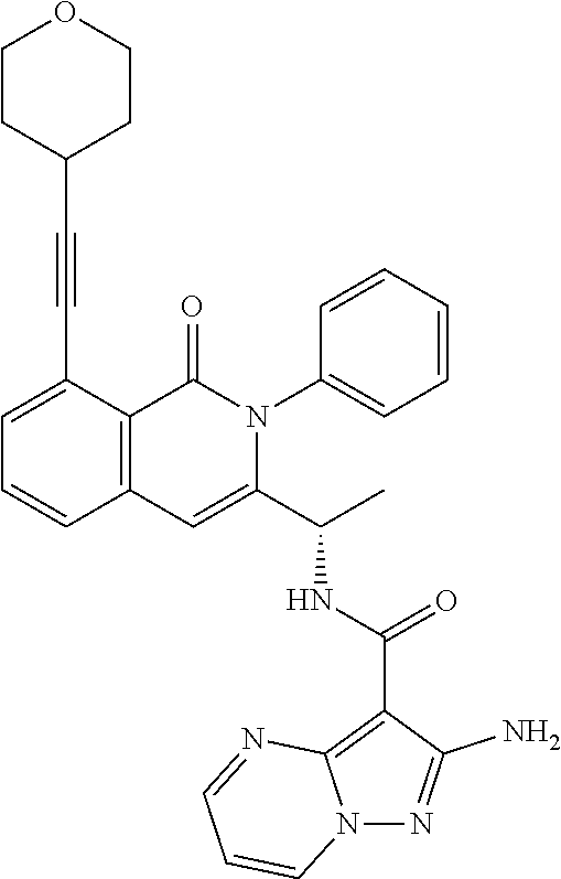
C1=C(C#CC2CCOCC2)C2=C(C=C1)C=C(C(C)NC(C1=C3N(N=C1N)C=CC=N3)=O)N(C1=CC=CC=C1)C2=O
